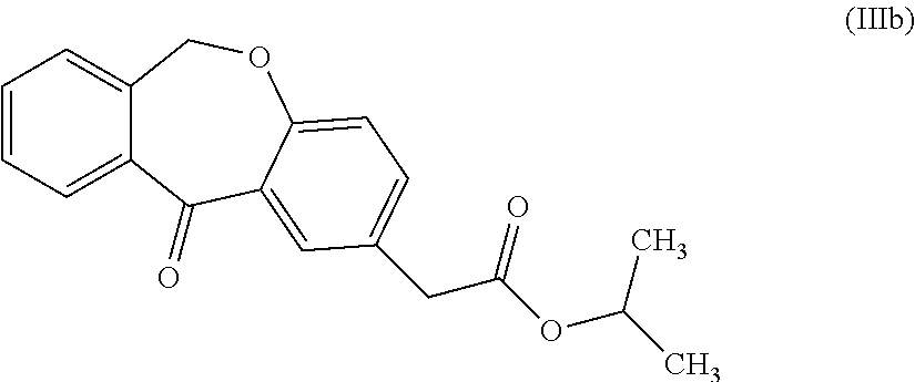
C1=CC=C2C(=C1)COC1=CC=C(CC(OC(C)C)=O)C=C1C2=O
